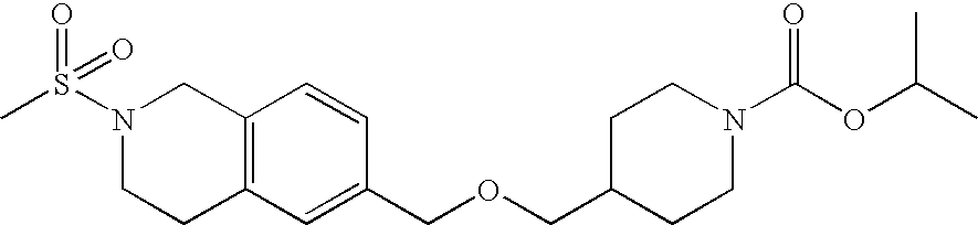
C12=C(C=C(COCC3CCN(C(OC(C)C)=O)CC3)C=C1)CCN(S(C)(=O)=O)C2
